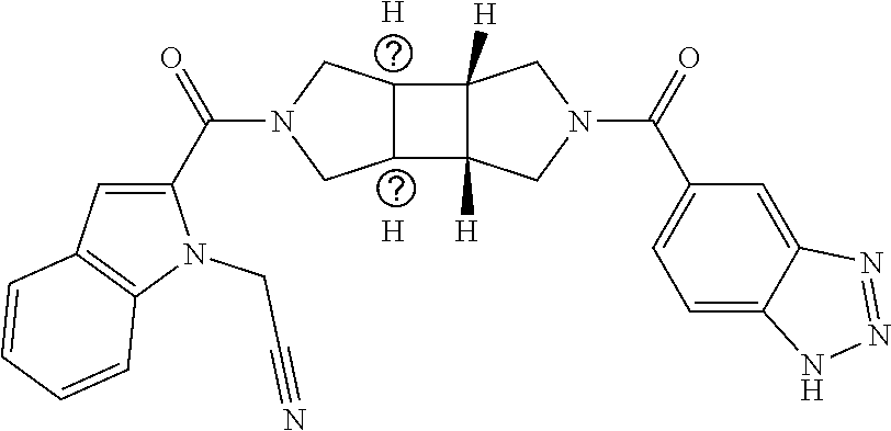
[H].C1=C(C(N2CC3C(C4([H])C3([H])CN(C(C3=CC=C5C(=C3)N=NN5)=O)C4)C2)=O)N(CC#N)C2=C1C=CC=C2.[H]
